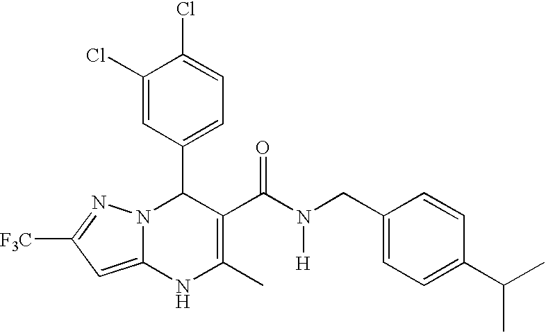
C1(Cl)=CC(C2N3C(=CC([F3C])=N3)NC(C)=C2C(N([H])CC2=CC=C(C(C)C)C=C2)=O)=CC=C1Cl
